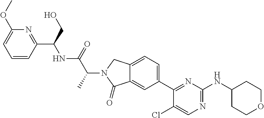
C1(Cl)=CN=C(NC2CCOCC2)N=C1C1=CC=C2C(=C1)C(=O)N(C(C(=O)NC(C1=NC(OC)=CC=C1)CO)C)C2
